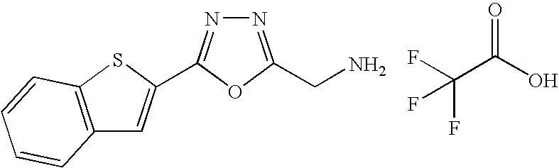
FC(C(O)=O)(F)F.C(C1=NN=C(C2=CC3=C(S2)C=CC=C3)O1)N
